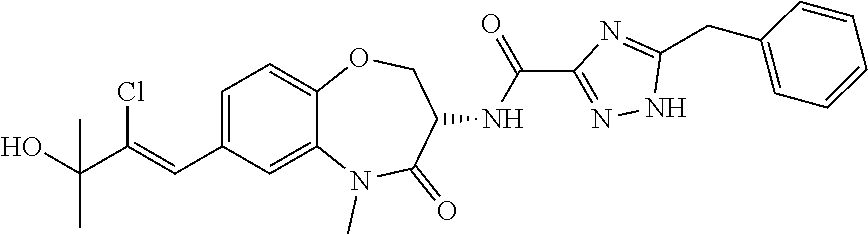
C12=CC(C=C(Cl)C(O)(C)C)=CC=C1OCC(NC(C1=NNC(CC3=CC=CC=C3)=N1)=O)C(=O)N2C
